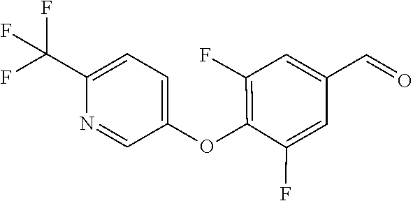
C1(OC2=C(F)C=C(C=O)C=C2F)=CC=C(C(F)(F)F)N=C1
